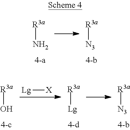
[R3a]N.[R3a][N3].[Lg][X].[R3a][Lg].[R3a]O.[R3a][N3]
